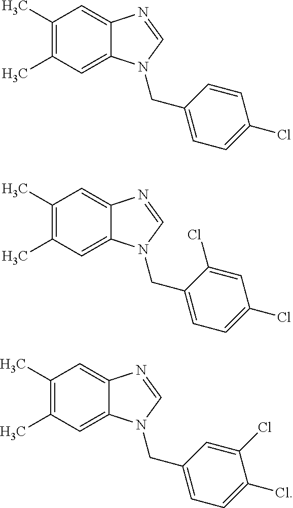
C1(C)=C(C)C=C2C(=C1)N=CN2CC1=CC=C(Cl)C=C1.C1(C)=C(C)C=C2C(=C1)N=CN2CC1=CC=C(Cl)C=C1Cl.C1(C)=C(C)C=C2C(=C1)N=CN2CC1=CC=C(Cl)C(Cl)=C1
